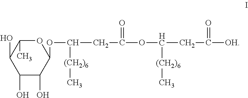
C1(O)C(O)C(OC(CC(=O)OC(CC([OH])=O)[(CH2)6]C)[(CH2)6]C)OC(C)C1O
